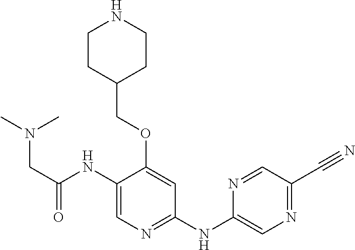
C1(NC2=CN=C(C#N)C=N2)=NC=C(NC(CN(C)C)=O)C(OCC2CCNCC2)=C1
